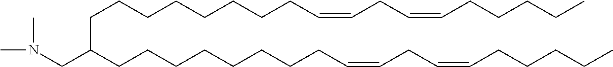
C(CCCCCCCC=CCC=CCCCCC)C(CCCCCCCCC=CCC=CCCCCC)CN(C)C
